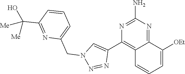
C12=NC(N)=NC(C3=CN(CC4=CC=CC(C(O)([Me])[Me])=N4)N=N3)=C1C=CC=C2[OEt]
